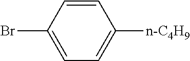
C1=C(Br)C=CC([n-C4H9])=C1
